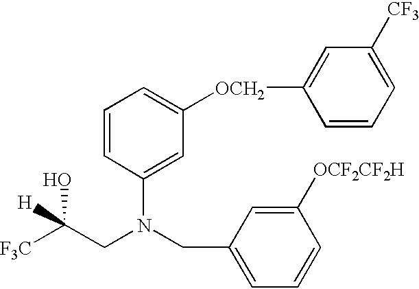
C1=CC(N(CC2=CC=CC([OCF2CF2H])=C2)CC(O)([F3C])[H])=CC([OCH2]C2=CC([CF3])=CC=C2)=C1
